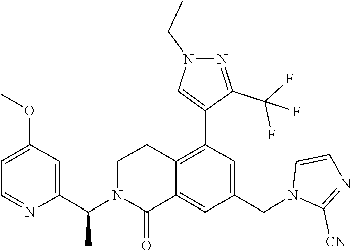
C1(OC)=CC=NC(C(N2C(=O)C3=CC(CN4C([CN])=NC=C4)=CC(C4=CN(CC)N=C4C(F)(F)F)=C3CC2)C)=C1
